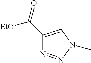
C1(C(=O)[EtO])=CN(C)N=N1
